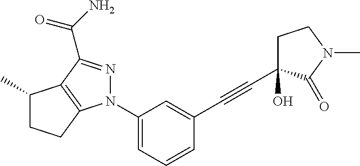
N1(C2=CC=CC(C#CC3(O)CCN(C)C3=O)=C2)N=C(C(N)=O)C2=C1CCC2C
